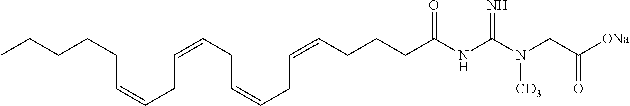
CCCCCC=CCC=CCC=CCC=CCCCC(NC(N(CC([ONa])=O)[CD3])=N)=O
